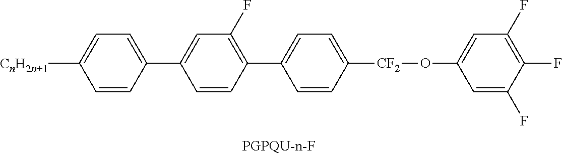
C1=CC(C2=CC(F)=C(C3=CC=C([CF2]OC4=CC(F)=C(F)C(F)=C4)C=C3)C=C2)=CC=C1[CnH2n+1]
